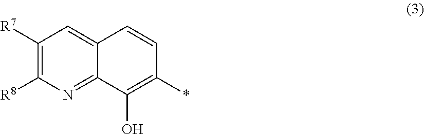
C1([R7])=C([R8])N=C2C(=C1)C=CC(*)=C2O
